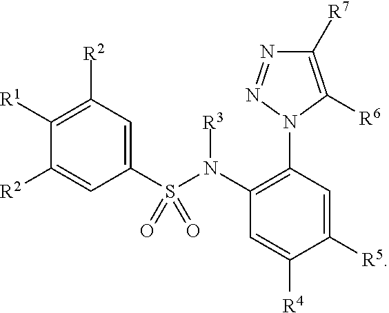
C1(S(N(C2=C(N3C([R6])=C([R7])N=N3)C=C([R5])C([R4])=C2)[R3])(=O)=O)=CC([R2])=C([R1])C([R2])=C1
